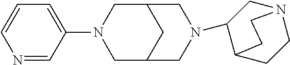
N1=CC(N2CC3CC(C2)CN(C2CN4CCC2CC4)C3)=CC=C1
